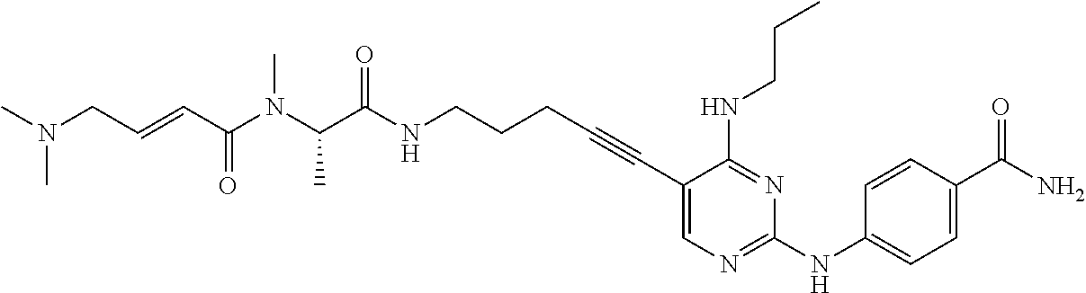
C1(C#CCCCNC(=O)C(N(C(C=CCN(C)C)=O)C)C)=CN=C(NC2=CC=C(C(N)=O)C=C2)N=C1NCCC
